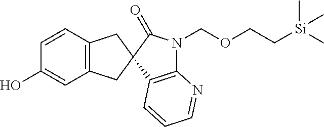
C1=CC2=C(C=C1O)CC1(C2)C2=C(N(COCC[Si](C)(C)C)C1=O)N=CC=C2
